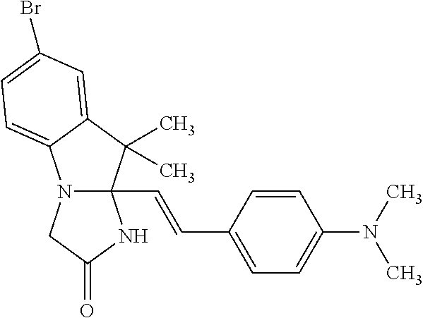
CN(C)C1=CC=C(C=CC23N(C4=CC=C(Br)C=C4C2(C)C)CC(=O)N3)C=C1
